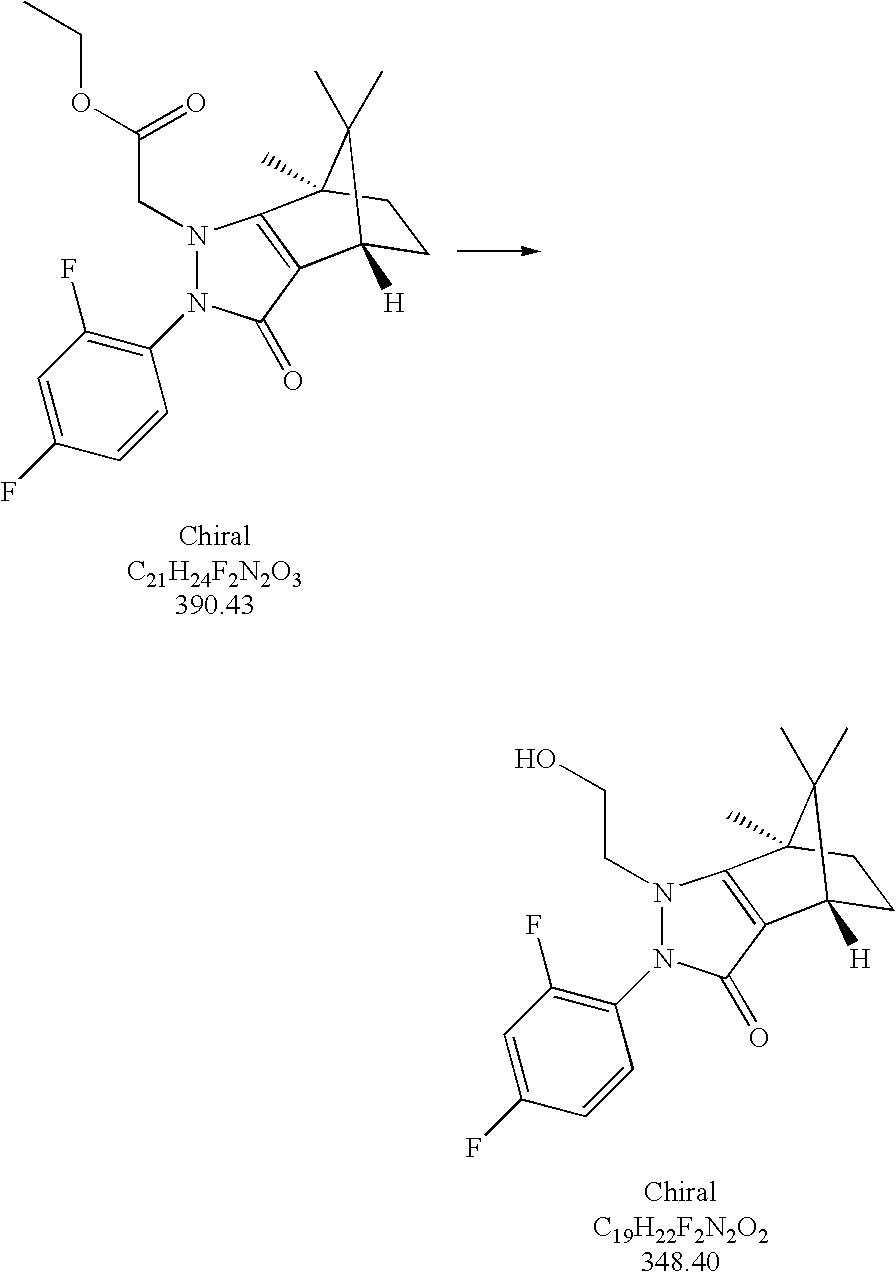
C1=C(F)C=CC(N2N(CCO)C3=C(C2=O)C2([H])CCC3(C)C2(C)C)=C1F.C1=C(F)C=CC(N2N(CC(OCC)=O)C3=C(C2=O)C2([H])CCC3(C)C2(C)C)=C1F
